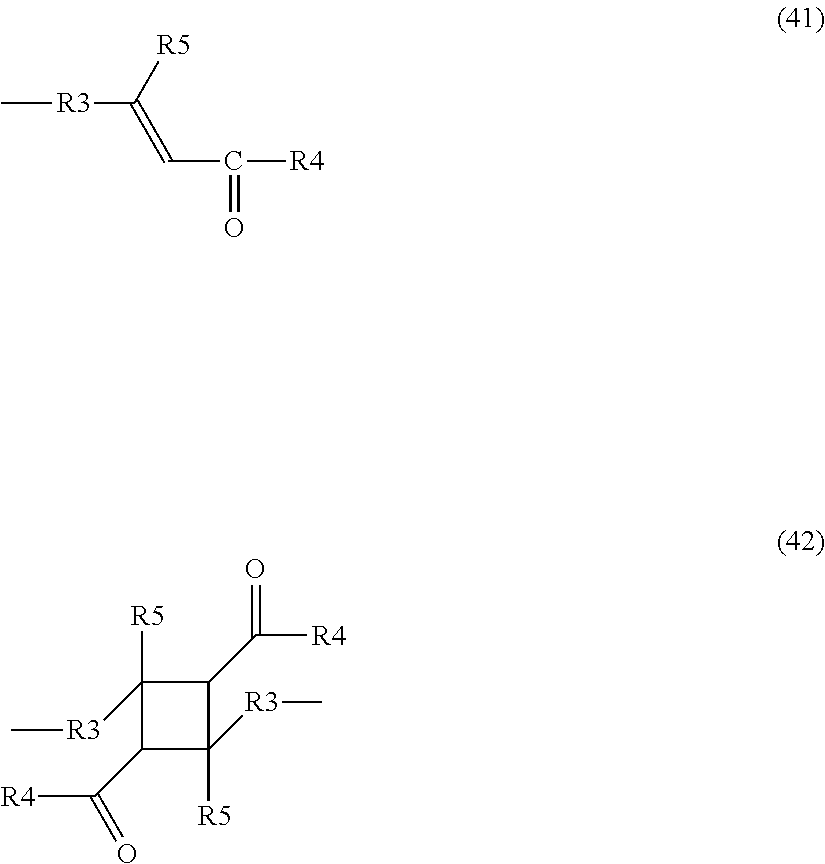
C[R3]C(=CC(=O)[R4])[R5].C1(C(=O)[R4])C([R3]C)([R5])C(C([R4])=O)C1([R5])[R3]C
